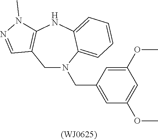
C1N(CC2=CC(OC)=CC(OC)=C2)C2=CC=CC=C2NC2=C1C=NN2C
